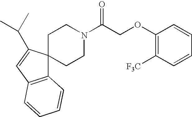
C12=C(C=C(C(C)C)C13CCN(C(COC1=C([F3C])C=CC=C1)=O)CC3)C=CC=C2
